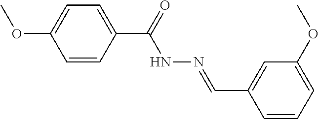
C1(C(=O)NN=CC2=CC(OC)=CC=C2)=CC=C(OC)C=C1
